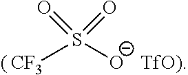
[CF3]S([O-])(=O)=O
